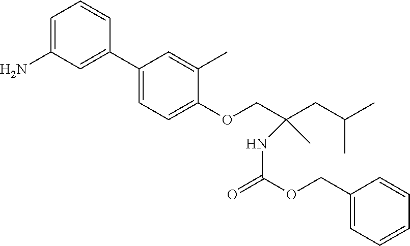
C1(C2=CC=C(OCC(CC(C)C)(NC(=O)OCC3=CC=CC=C3)C)C(C)=C2)=CC(N)=CC=C1
